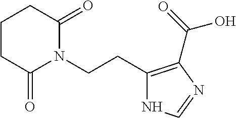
C1(CCN2C(=O)CCCC2=O)=C(C(=O)O)N=CN1
